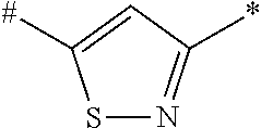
S1N=C(*)C=C1[#]
